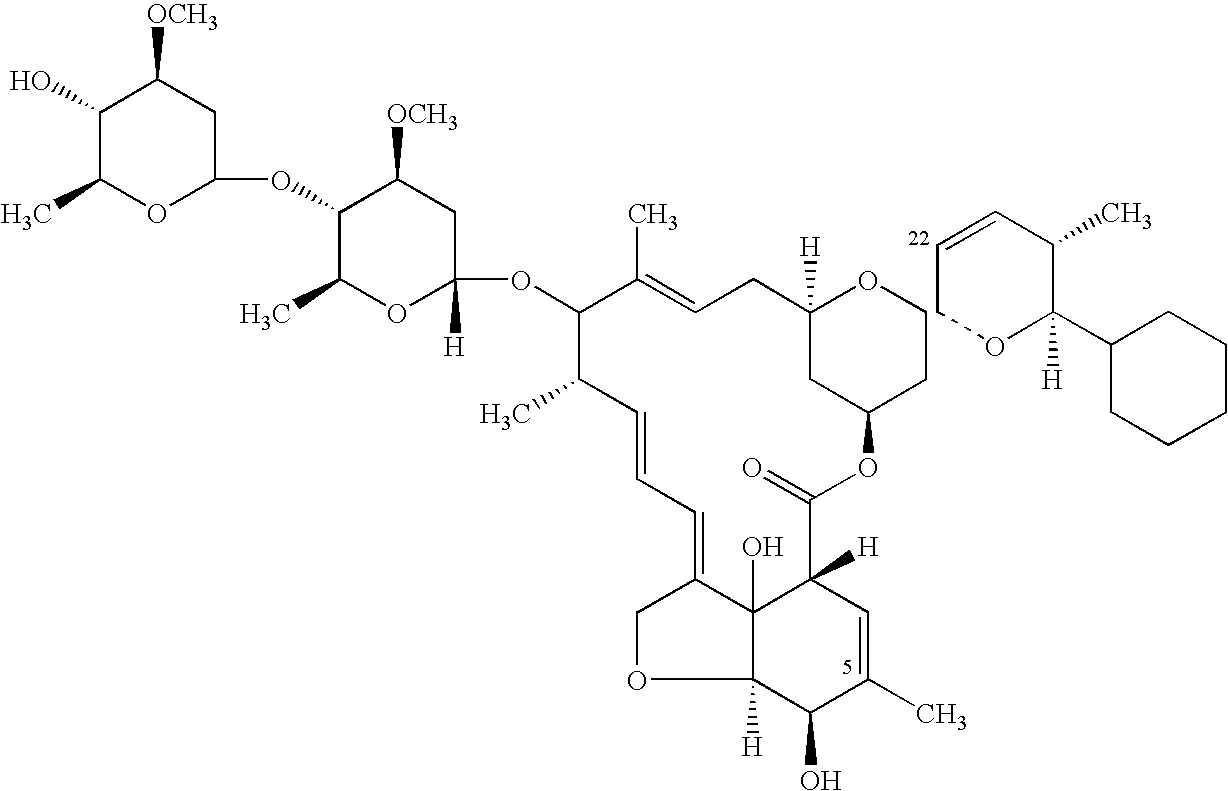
C1(O)C(C)=CC2([H])C3(O)C1([H])OCC3=CC=CC(C)C(OC1([H])OC(C)C(OC3OC(C)C(O)C([OCH3])C3)C([OCH3])C1)C(C)=CCC1([H])CC(CCO1)OC2=O.O1C(C2CCCCC2)([H])C(C)C=CC1
